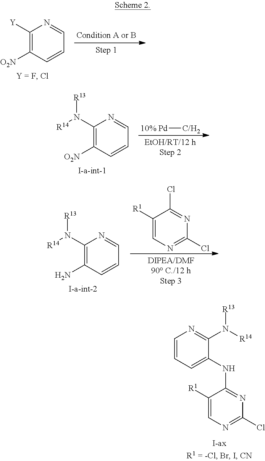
C1([O2N])=C([Y])N=CC=C1.[R13]N([R14])C1=C([O2N])C=CC=N1.[10% Pd][C/H2].[R13]N([R14])C1=C(N)C=CC=N1.N1=C(Cl)N=C(Cl)C([R1])=C1.N1=C(NC2=CC=CN=C2N([R13])[R14])C([R1])=CN=C1Cl
